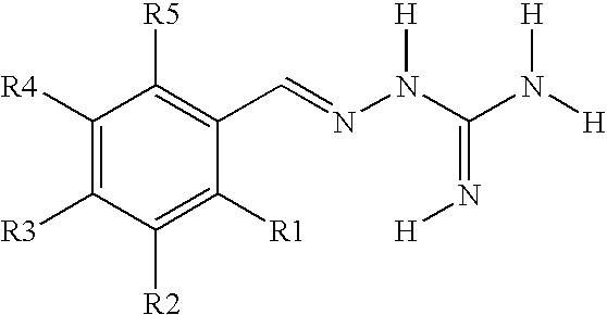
C1([R4])=C([R3])C([R2])=C([R1])C(C=NN(C(N([H])[H])=N[H])[H])=C1[R5]
